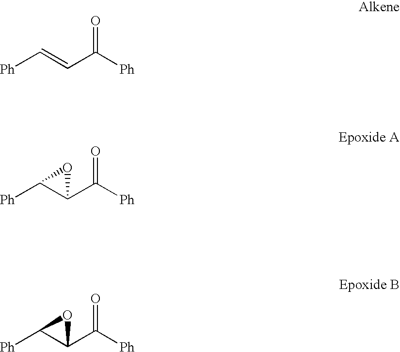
[Ph]C=CC([Ph])=O.[Ph]C1C(C([Ph])=O)O1.[Ph]C1C(C([Ph])=O)O1
